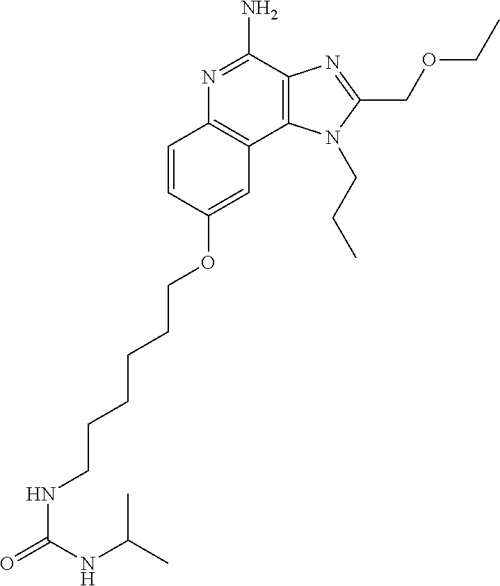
N1=C(N)C2=C(C3=C1C=CC(OCCCCCCNC(=O)NC(C)C)=C3)N(CCC)C(COCC)=N2
